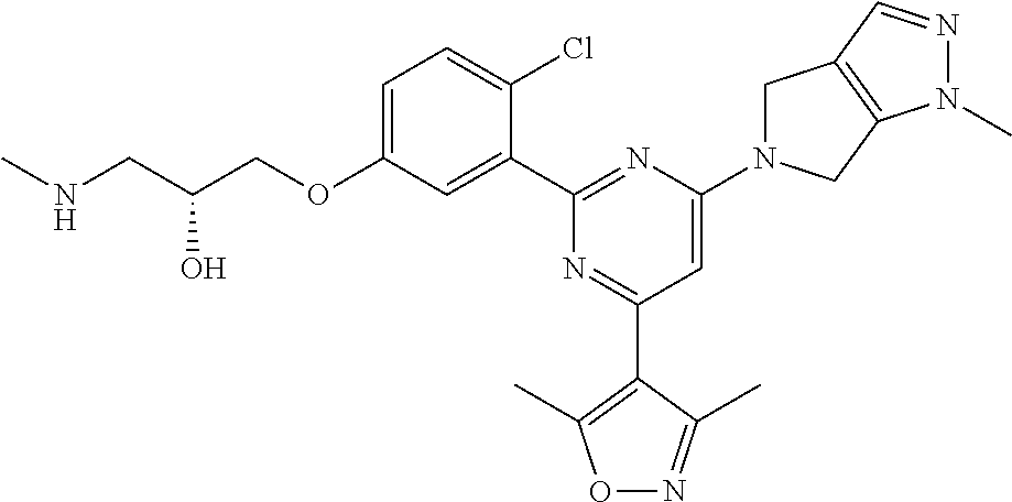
C1=C(OCC(CNC)O)C=C(C2=NC(N3CC4=C(C3)N(C)N=C4)=CC(C3=C(C)ON=C3C)=N2)C(Cl)=C1
